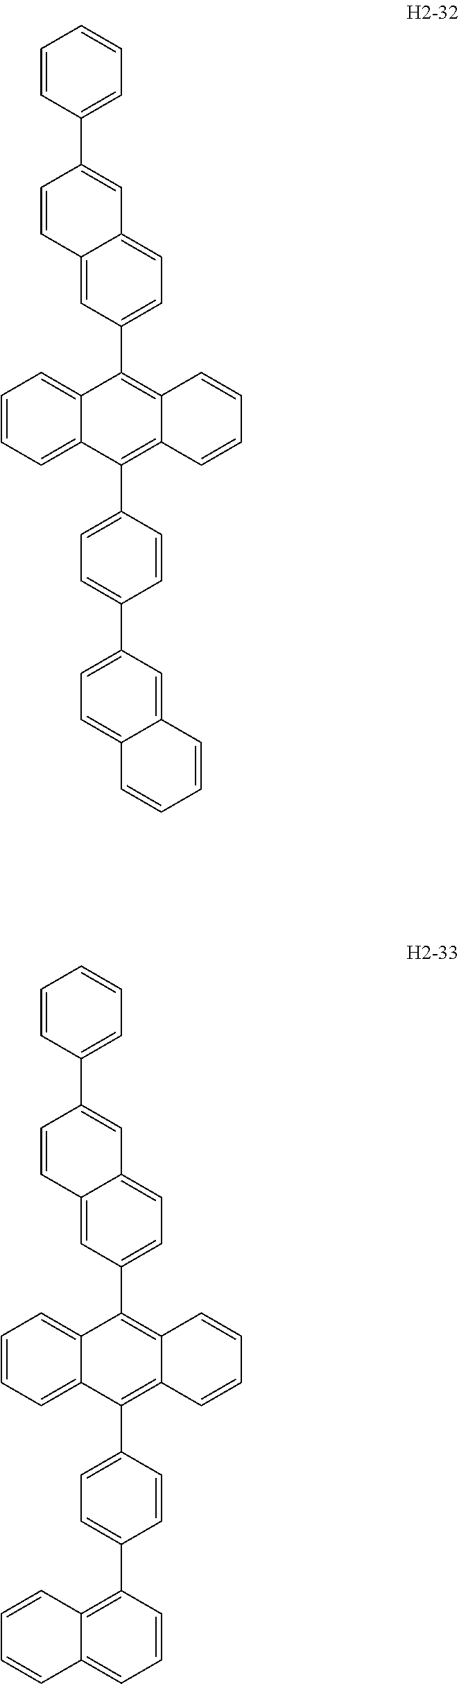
C1=CC=C2C(=C1)C(C1=CC=C3C(=C1)C=CC(C1=CC=CC=C1)=C3)=C1C(=C2C2=CC=C(C3=C4C(=CC=C3)C=CC=C4)C=C2)C=CC=C1.C1=CC=C2C(=C1)C(C1=CC=C3C(=C1)C=CC(C1=CC=CC=C1)=C3)=C1C(=C2C2=CC=C(C3=CC=C4C(=C3)C=CC=C4)C=C2)C=CC=C1
